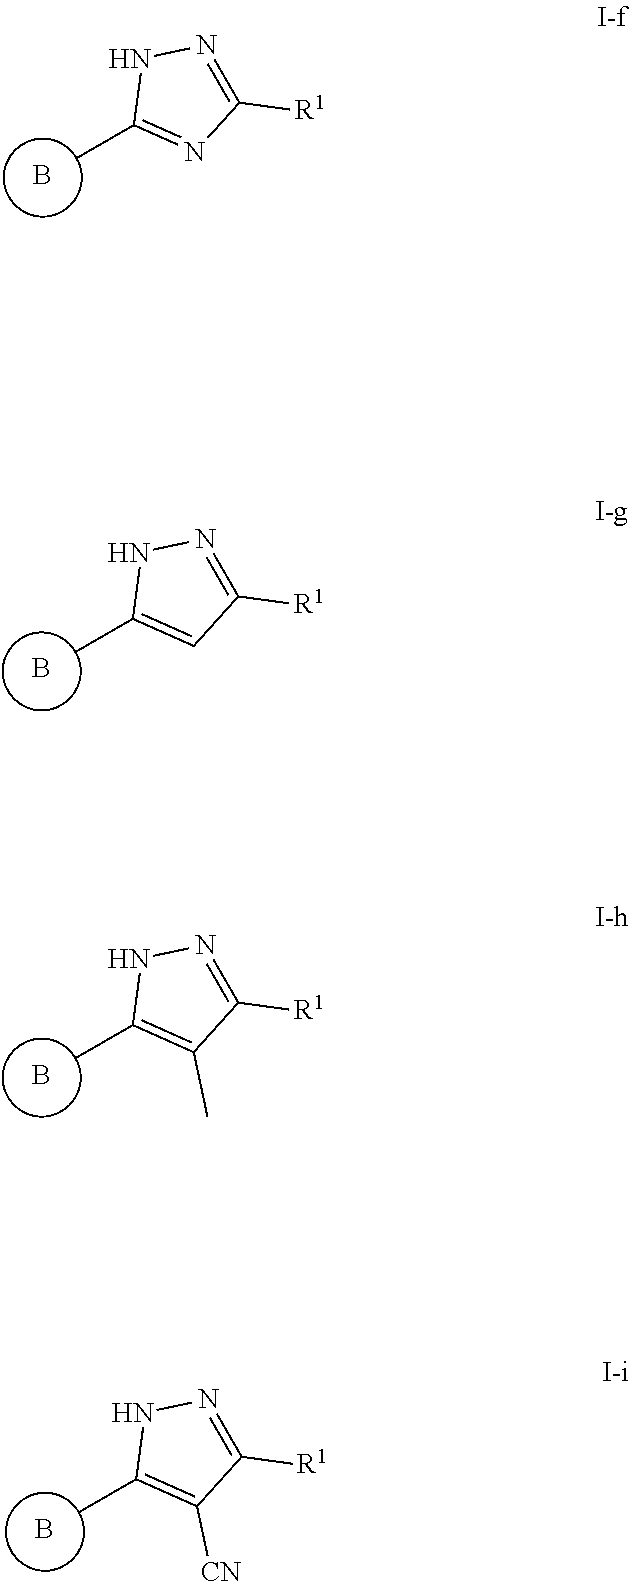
B.CC1=NC([R1])=NN1.B.CC1=CC([R1])=NN1.B.CC1=C(C)C([R1])=NN1.B.CC1=C([CN])C([R1])=NN1
